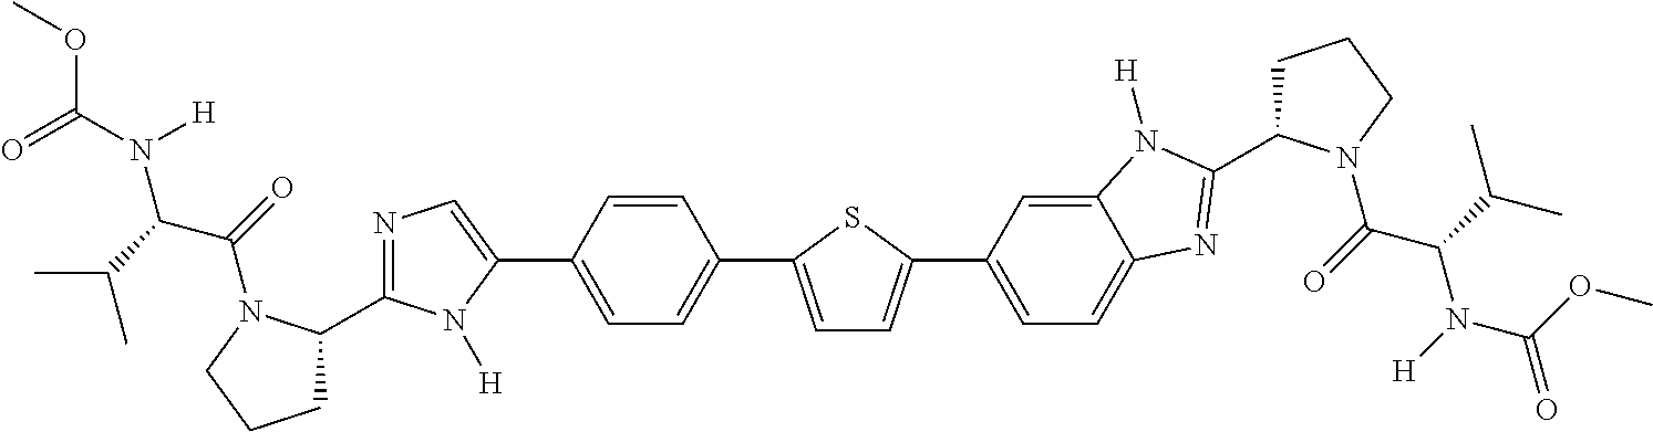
COC(=O)N(C(C(=O)N1C(C2=NC=C(C3=CC=C(C4=CC=C(C5=CC=C6C(=C5)N([H])C(C5CCCN5C(C(N(C(=O)OC)[H])C(C)C)=O)=N6)S4)C=C3)N2[H])CCC1)C(C)C)[H]
